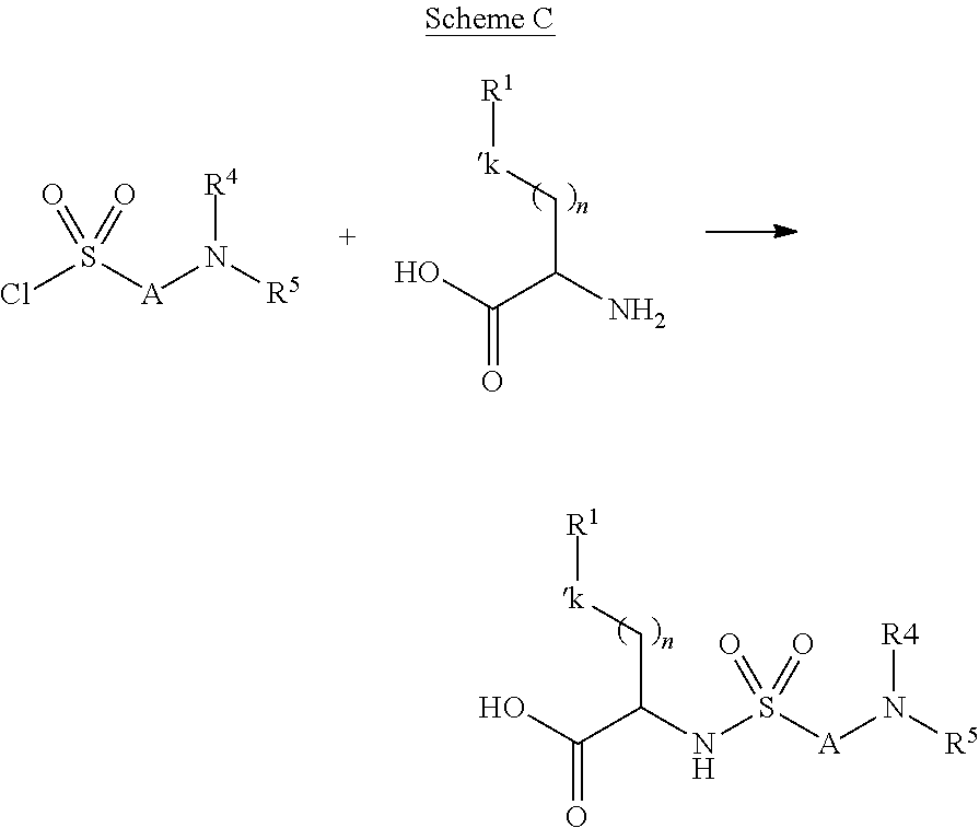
C(C(C[k][R1])NS([A]N([R5])[R4])(=O)=O)(=O)O.C(C(N)C[k][R1])(O)=O.ClS([A]N([R5])[R4])(=O)=O
